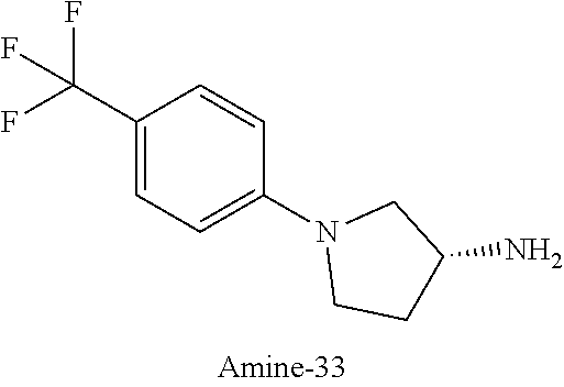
C1(C(F)(F)F)=CC=C(N2CCC(N)C2)C=C1
